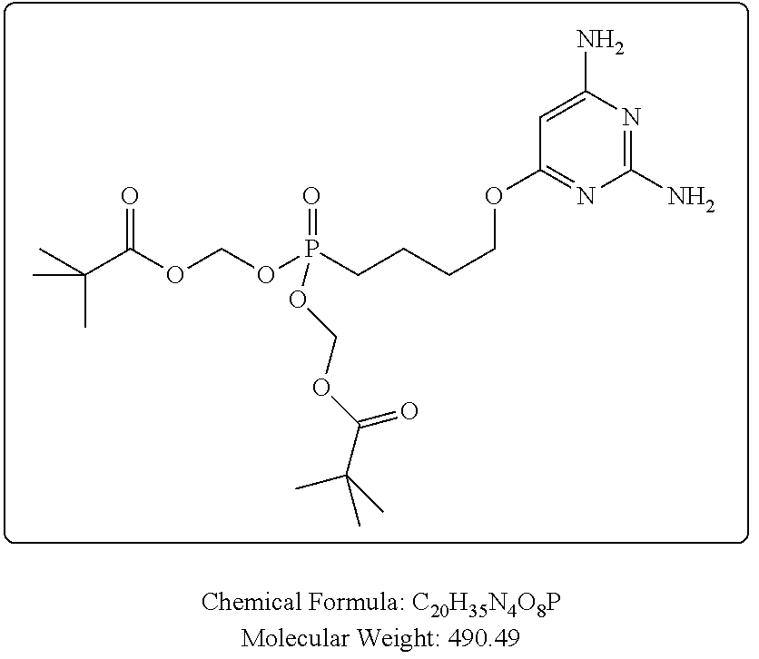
CC(C(OCOP(CCCCOC1=NC(N)=NC(N)=C1)(=O)OCOC(C(C)(C)C)=O)=O)(C)C
